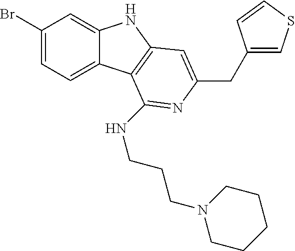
C1(Br)=CC=C2C(=C1)NC1=C2C(NCCCN2CCCCC2)=NC(CC2=CSC=C2)=C1
